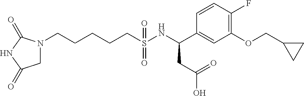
C1=CC(F)=C(OCC2CC2)C=C1C(NS(CCCCCN1CC(=O)NC1=O)(=O)=O)CC(=O)O
